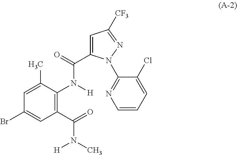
C1(C(=O)N(C)[H])=C(N(C(=O)C2=CC([CF3])=NN2C2=NC=CC=C2Cl)[H])C(C)=CC(Br)=C1
